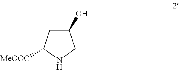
C1(O)CC([MeOOC])NC1
